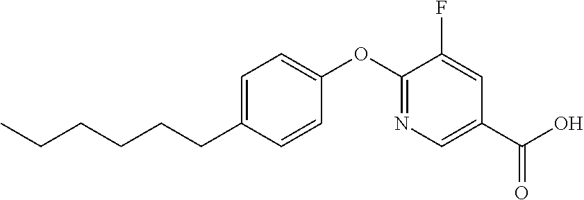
C1=C(CCCCCC)C=CC(OC2=NC=C(C(O)=O)C=C2F)=C1
